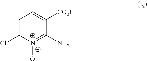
C1=C(Cl)[N+](O)=C(N)C([CO2H])=C1
